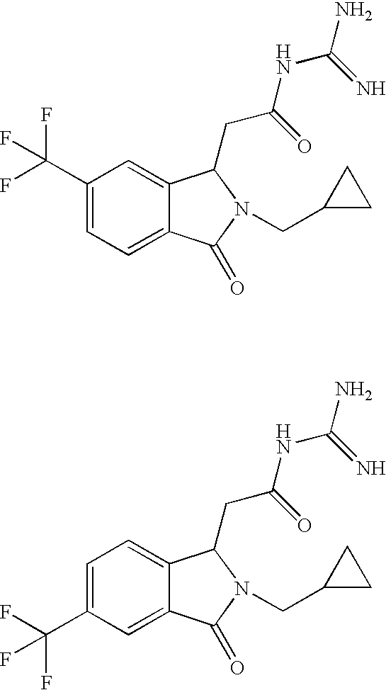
C1(C(F)(F)F)=CC=C2C(=C1)C(CC(=O)NC(N)=N)N(CC1CC1)C2=O.C1=C(C(F)(F)F)C=C2C(=C1)C(CC(=O)NC(N)=N)N(CC1CC1)C2=O
